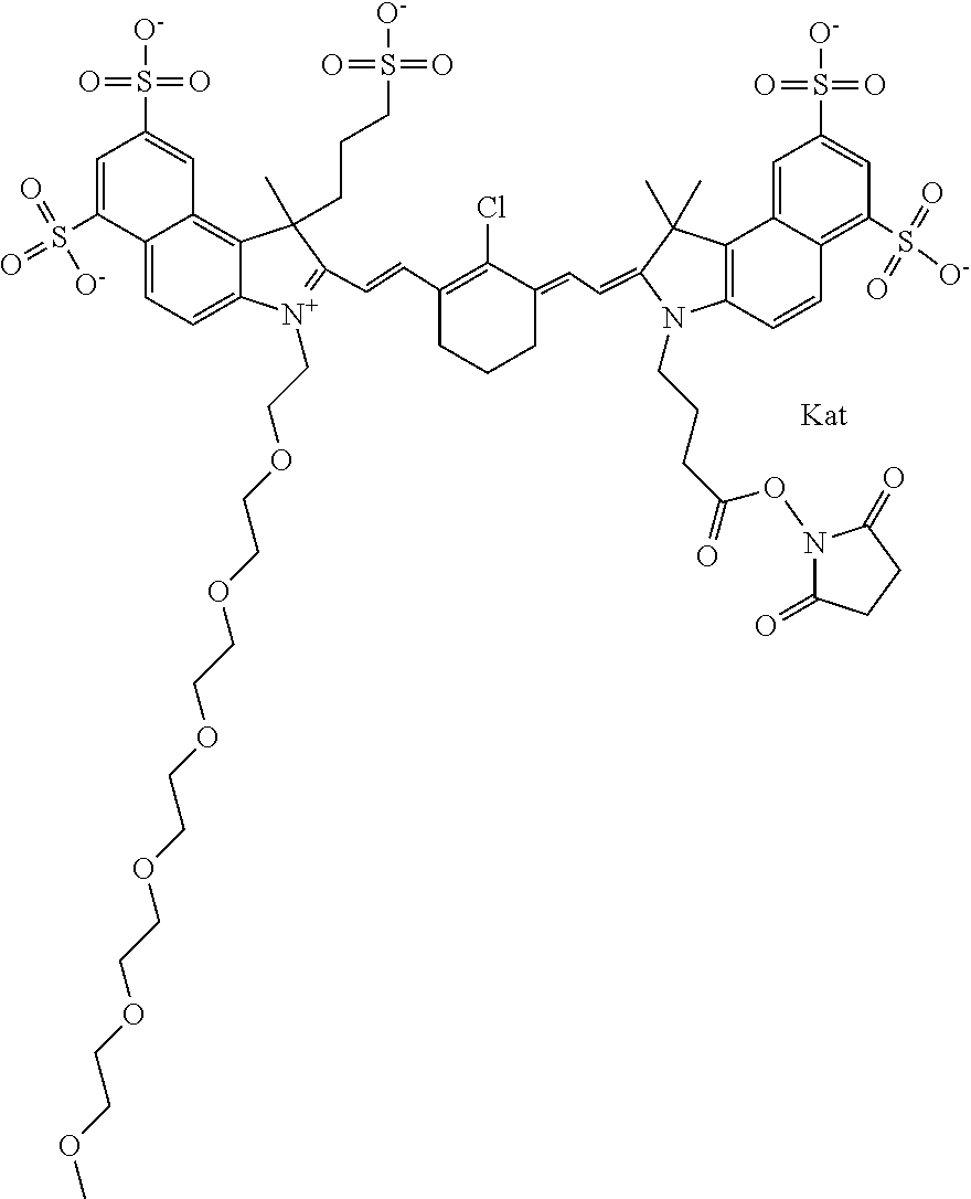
C12=C(C3=CC(S(=O)(=O)[O-])=CC(S([O-])(=O)=O)=C3C=C1)C(C)(C)C(=CC=C1C(Cl)=C(C=CC3=[N+](CCOCCOCCOCCOCCOCCOC)C4=CC=C5C(=C4C3(CCCS(=O)([O-])=O)C)C=C(S([O-])(=O)=O)C=C5S(=O)(=O)[O-])CCC1)N2CCCC(ON1C(=O)CCC1=O)=O
